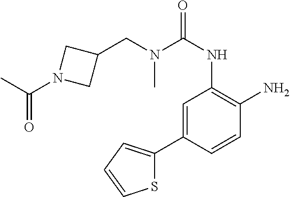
C1=C(C2=CC=CS2)C=CC(N)=C1NC(=O)N(CC1CN(C(C)=O)C1)C
